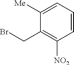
C1([Me])=CC=CC([NO2])=C1CBr
